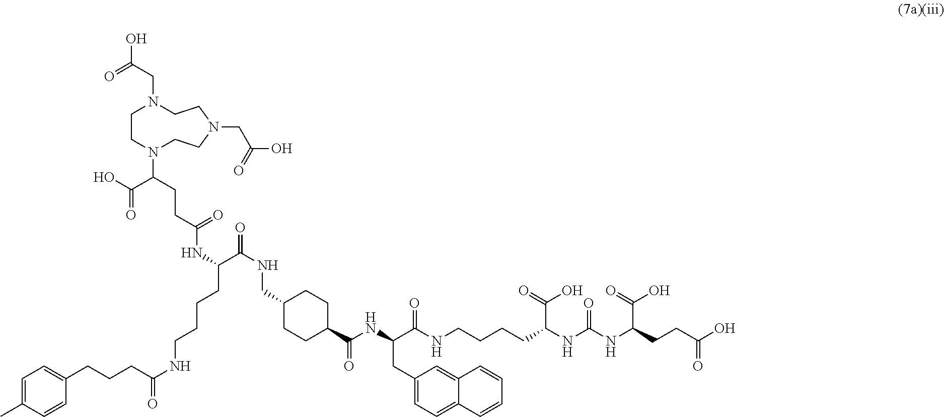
C(NC(CCCCNC(=O)CCCC1=CC=C(C)C=C1)C(=O)NCC1CCC(C(NC(C(NCCCCC(NC(NC(CCC(O)=O)C(=O)O)=O)C(=O)O)=O)CC2=CC=C3C(=C2)C=CC=C3)=O)CC1)(=O)CCC(N1CCN(CC(O)=O)CCN(CC(O)=O)CC1)C(O)=O
